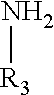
N[R3]
